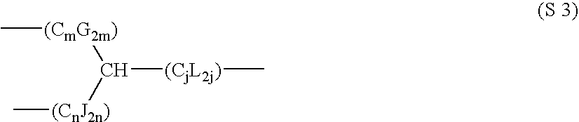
C[(CmG2m)]C([(CnJ2n)]C)[(CjL2j)]C
